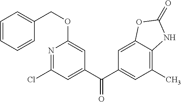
C1=C2C(=C(C)C=C1C(C1=CC(Cl)=NC(OCC3=CC=CC=C3)=C1)=O)NC(=O)O2
